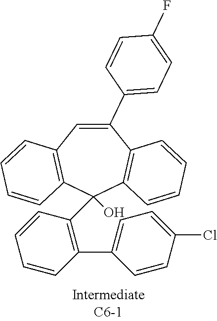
C1=C(C2=CC=C(F)C=C2)C2=C(C=CC=C2)C(C2=C(C3=CC=C(Cl)C=C3)C=CC=C2)(O)C2=C1C=CC=C2
